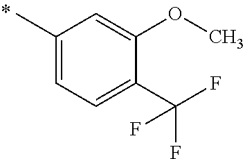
CC1=CC=C(C(F)(F)F)C(OC)=C1
